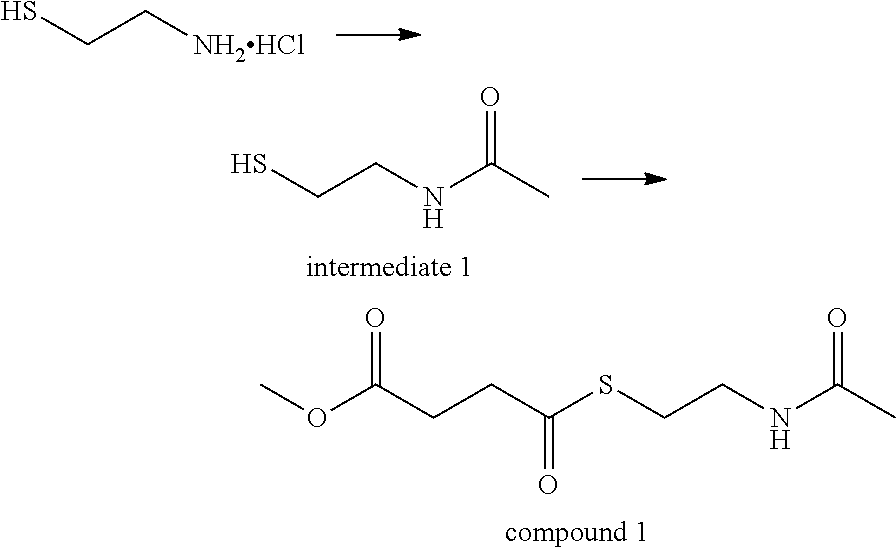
S(CCNC(C)=O)C(CCC(OC)=O)=O.SCC[NH2HCl].SCCNC(C)=O
